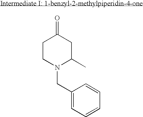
C1(CN2C(C)CC(=O)CC2)=CC=CC=C1
